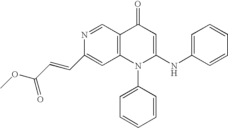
C1(C=CC(OC)=O)=CC2=C(C=N1)C(=O)C=C(NC1=CC=CC=C1)N2C1=CC=CC=C1
